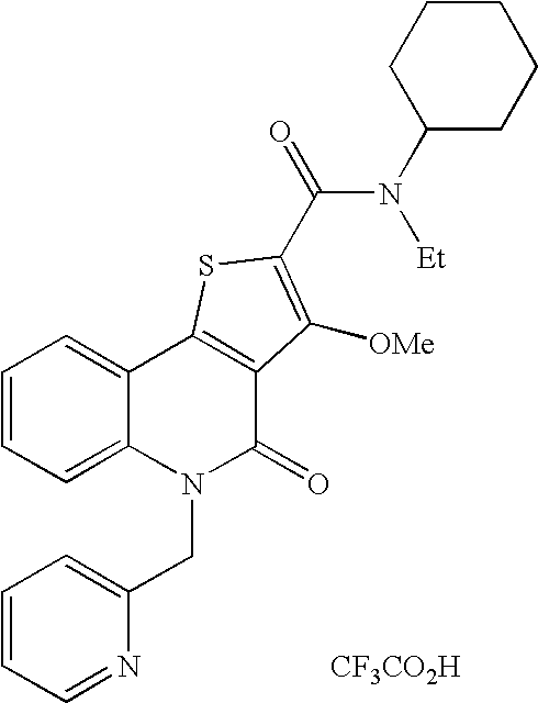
N(C(=O)C1=C([OMe])C2=C(C3=CC=CC=C3N(CC3=CC=CC=N3)C2=O)S1)(C1CCCCC1)[Et].[CF3CO2H]
